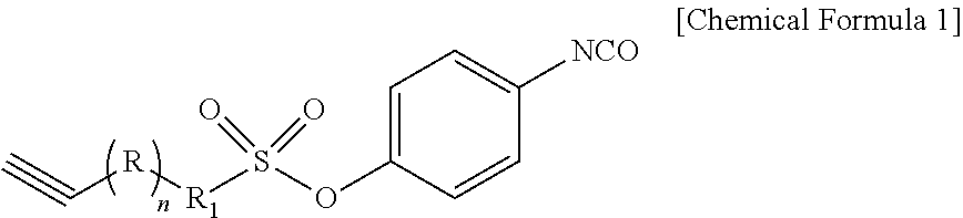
C1=C(OS([R1][R]C#C)(=O)=O)C=CC([NCO])=C1
